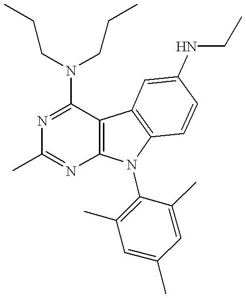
N1=C(N(CCC)CCC)C2=C(N=C1C)N(C1=C(C)C=C(C)C=C1C)C1=C2C=C(NCC)C=C1
